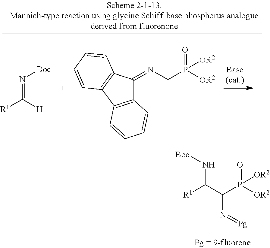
[R1]C(N[Boc])C(N=[Pg])P(=O)([OR2])[OR2].[R1]C(=N[Boc])[H].C12=C(C3=C(C1=NCP(=O)([OR2])[OR2])C=CC=C3)C=CC=C2
